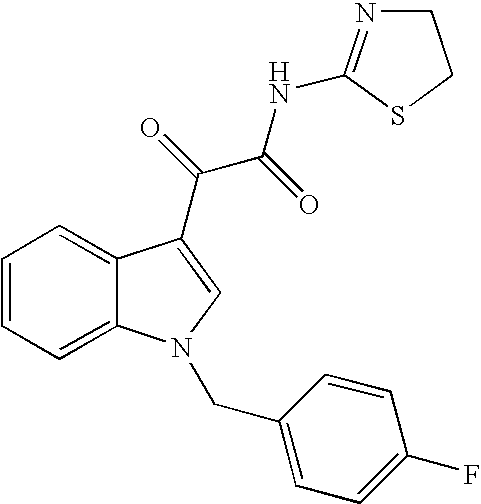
C1=C2C(=CC=C1)C(C(C(NC1=NCCS1)=O)=O)=CN2CC1=CC=C(F)C=C1
